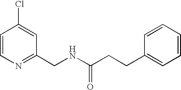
C1=CN=C(CNC(CCC2=CC=CC=C2)=O)C=C1Cl
